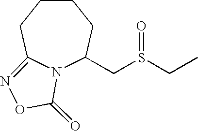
N12C(CS(CC)=O)CCCCC1=NOC2=O
